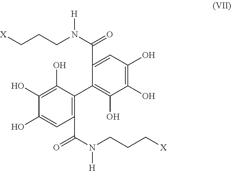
C1(C(N(CCC[X])[H])=O)=CC(O)=C(O)C(O)=C1C1=C(C(N(CCC[X])[H])=O)C=C(O)C(O)=C1O
